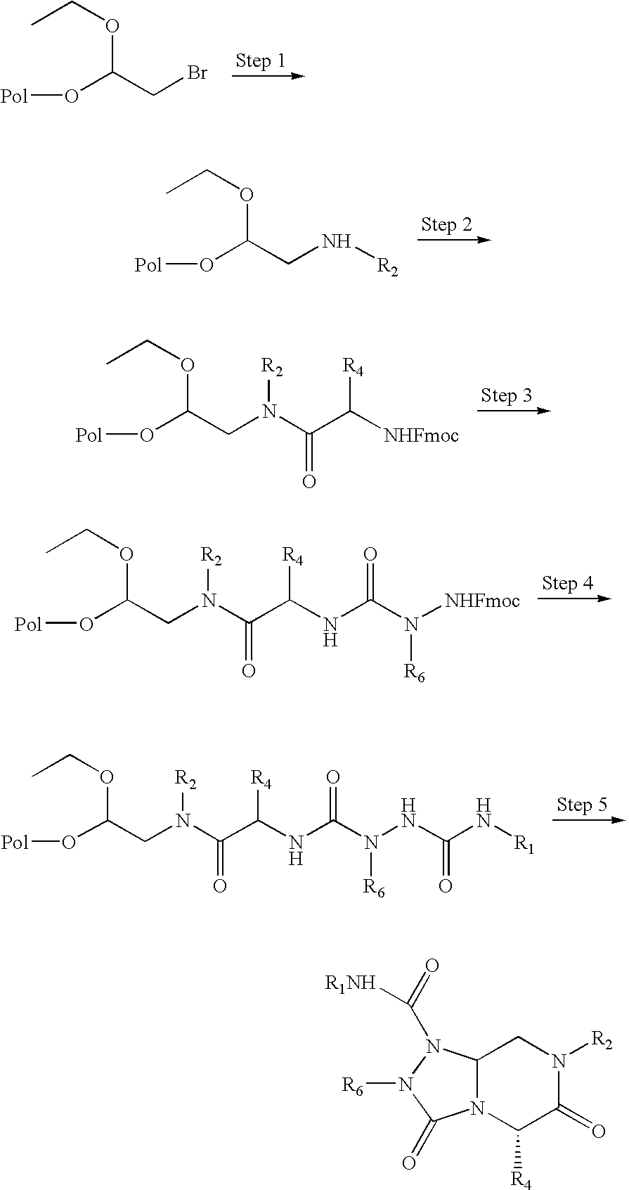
[Pol]OC(CBr)OCC.[Pol]OC(CN[R2])OCC.CCOC(O[Pol])CN(C(C([NHFmoc])[R4])=O)[R2].CCOC(O[Pol])CN(C(C(NC(N([NHFmoc])[R6])=O)[R4])=O)[R2].CCOC(O[Pol])CN([R2])C(=O)C([R4])NC(=O)N([R6])NC(N[R1])=O.C12N(C([R4])C(=O)N([R2])C1)C(=O)N([R6])N2C(=O)[R1NH]
